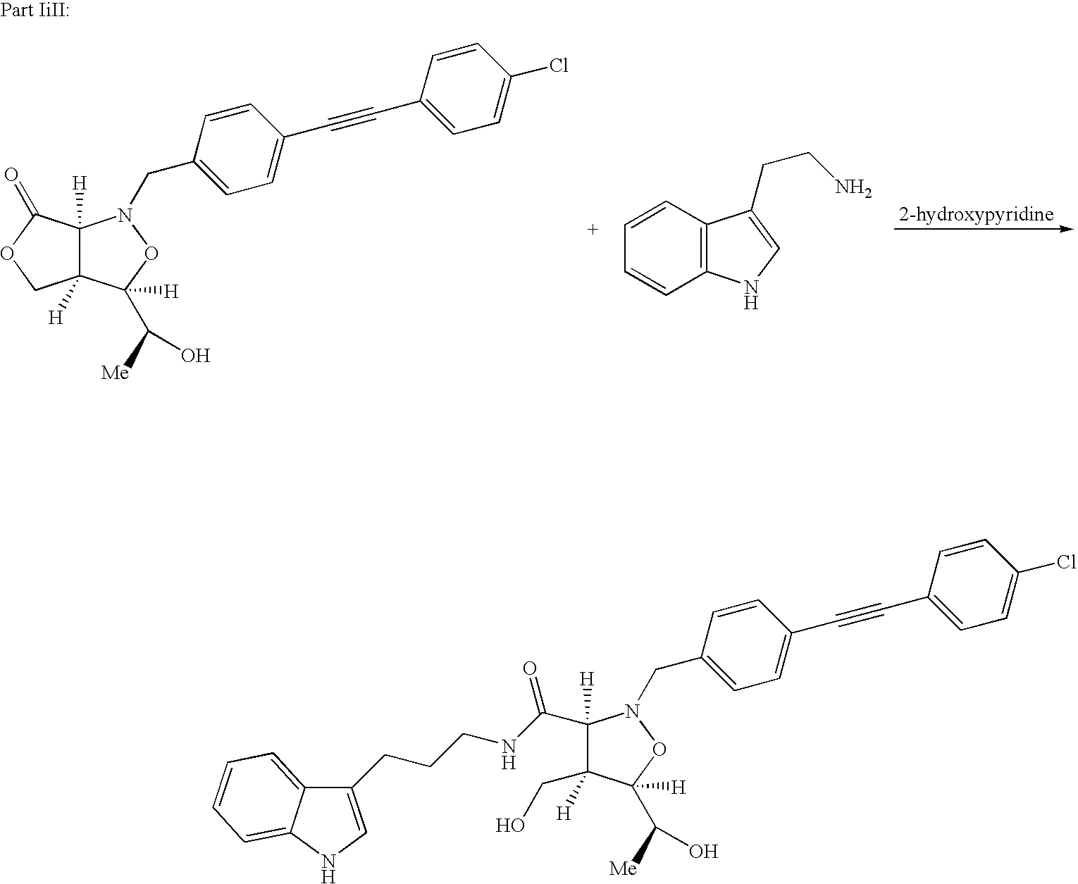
C12([H])C([H])(C(=O)OC1)N(CC1=CC=C(C#CC3=CC=C(Cl)C=C3)C=C1)OC2(C([Me])O)[H].C12=C(NC=C1CCN)C=CC=C2.C1(CO)([H])C(C([Me])O)([H])ON(CC2=CC=C(C#CC3=CC=C(Cl)C=C3)C=C2)C1([H])C(NCCCC1=CNC2=CC=CC=C12)=O
